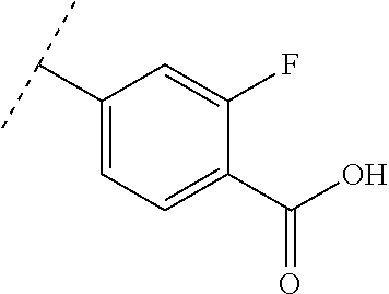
C1(F)=CC(C(C)C)=CC=C1C(O)=O
